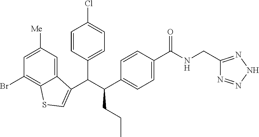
C(C(C1=CC=C(C(NCC2=NNN=N2)=O)C=C1)CCC)(C1=CC=C(Cl)C=C1)C1=CSC2=C(Br)C=C([Me])C=C21
